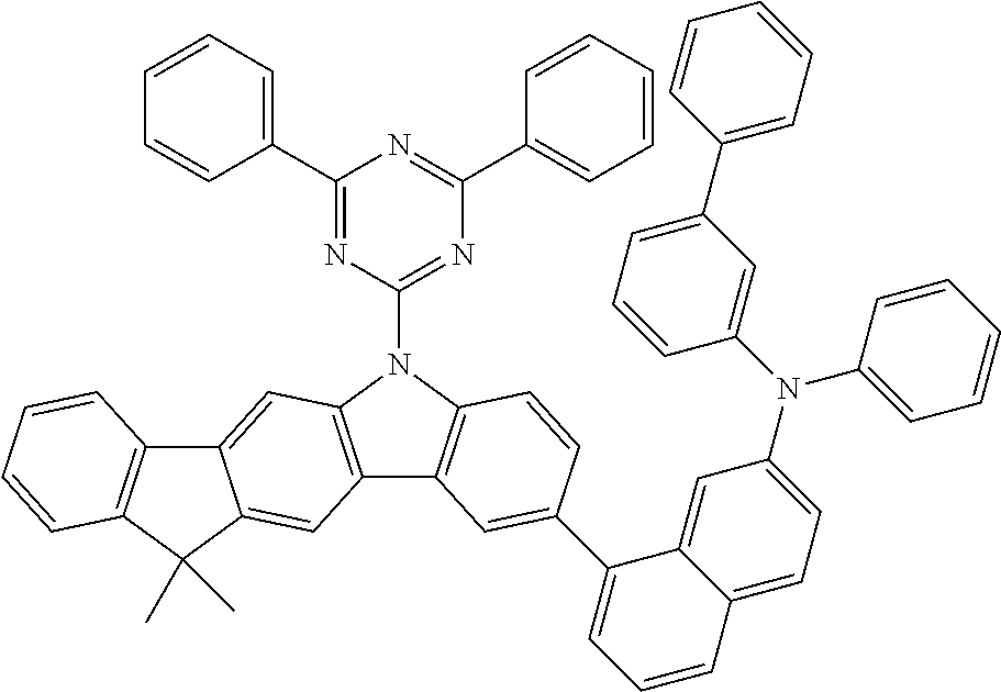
C1(C2=CC=CC=C2)=NC(N2C3=C(C4=C2C=C2C(=C4)C(C)(C)C4=C2C=CC=C4)C=C(C2=CC=CC4=CC=C(N(C5=CC(C6=CC=CC=C6)=CC=C5)C5=CC=CC=C5)C=C42)C=C3)=NC(C2=CC=CC=C2)=N1
